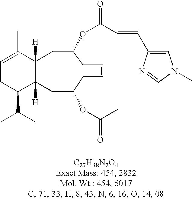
C1=C(C)C2([H])C([H])(C(C(C)C)C1)CC(OC(=O)C)CC=CCC(OC(=O)C=CC1=CN(C)C=N1)C2
